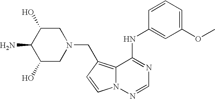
C1(O)CN(CC2=C3N(N=CN=C3NC3=CC(OC)=CC=C3)C=C2)CC(O)C1N
